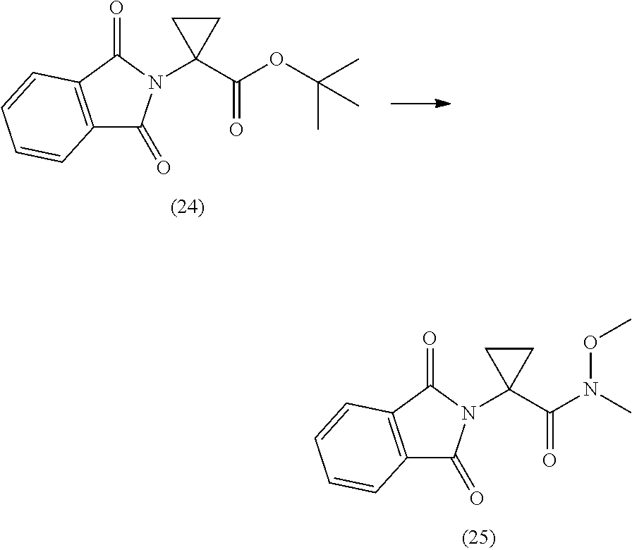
C12=C(C(=O)N(C3(C(N(C)OC)=O)CC3)C1=O)C=CC=C2.C12=C(C(=O)N(C3(C(OC(C)(C)C)=O)CC3)C1=O)C=CC=C2
